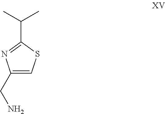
C1(CN)=CSC(C(C)C)=N1
